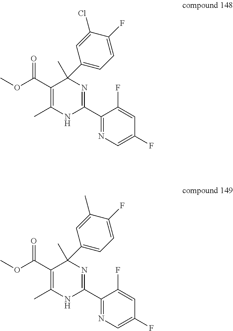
C1(C2(C)C(C(OC)=O)=C(C)NC(C3=NC=C(F)C=C3F)=N2)=CC=C(F)C(Cl)=C1.C1(C2(C)C(C(OC)=O)=C(C)NC(C3=NC=C(F)C=C3F)=N2)=CC=C(F)C(C)=C1
